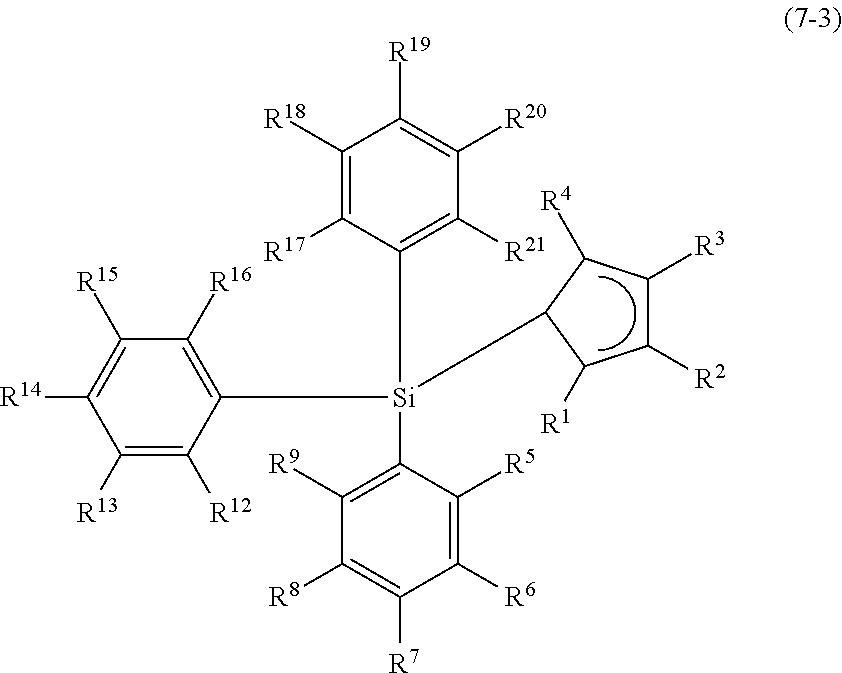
C1([R6])=C([R5])C([Si](C2=C([R16])C([R15])=C([R14])C([R13])=C2[R12])(C2=C([R21])C([R20])=C([R19])C([R18])=C2[R17])C2C([R4])C([R3])C([R2])C2[R1])=C([R9])C([R8])=C1[R7]
